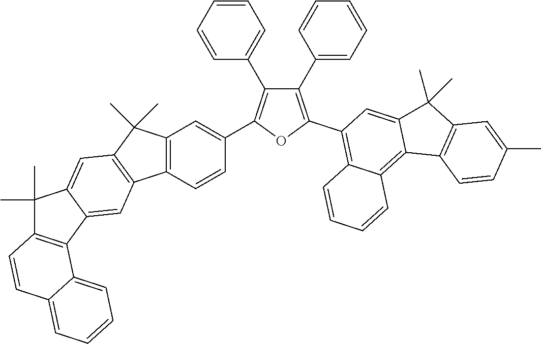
C12=C(C=CC(C3=C(C4=CC=CC=C4)C(C4=CC=CC=C4)=C(C4=C5C(=C6C(=C4)C(C)(C)C4=C6C=CC(C)=C4)C=CC=C5)O3)=C1)C1=C(C2(C)C)C=C2C(=C1)C1=C(C2(C)C)C=CC2=CC=CC=C12
